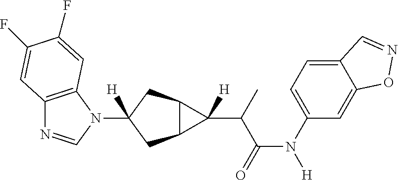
C12=C(N(C3([H])CC4C(C3)C4(C(C(N([H])C3=CC=C4C(=C3)ON=C4)=O)C)[H])C=N1)C=C(F)C(F)=C2
